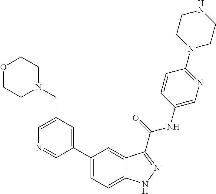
C1(CN2CCOCC2)=CN=CC(C2=CC=C3C(=C2)C(C(NC2=CN=C(N4CCNCC4)C=C2)=O)=NN3)=C1
